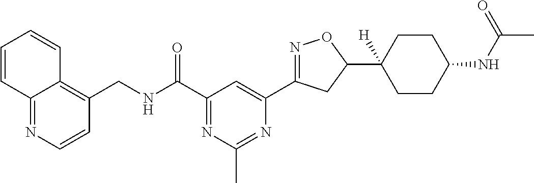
C1(CNC(C2=NC(C)=NC(C3=NOC(C4([H])CCC(NC(C)=O)CC4)C3)=C2)=O)=C2C(=NC=C1)C=CC=C2
